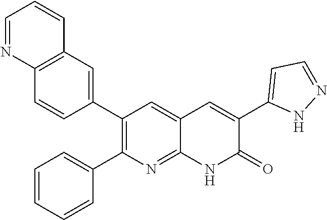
C12=C(C=C(C3=C(C4=CC=CC=C4)N=C4C(=C3)C=C(C3=CC=NN3)C(=O)N4)C=C1)C=CC=N2
